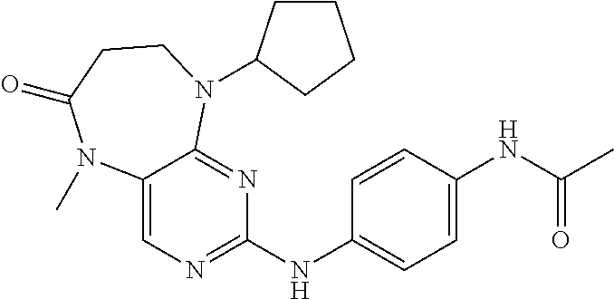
C1(NC2=NC=C3C(=N2)N(C2CCCC2)CCC(=O)N3C)=CC=C(NC(C)=O)C=C1
